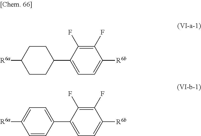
C1(F)=C(F)C(C2CCC([R6a])CC2)=CC=C1[R6b].C1(F)=C(F)C(C2=CC=C([R6a])C=C2)=CC=C1[R6b]
